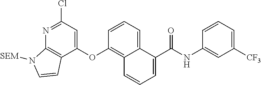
C1(OC2=C3C(=CC=C2)C(C(NC2=CC([CF3])=CC=C2)=O)=CC=C3)=CC(Cl)=NC2=C1C=CN2[SEM]
